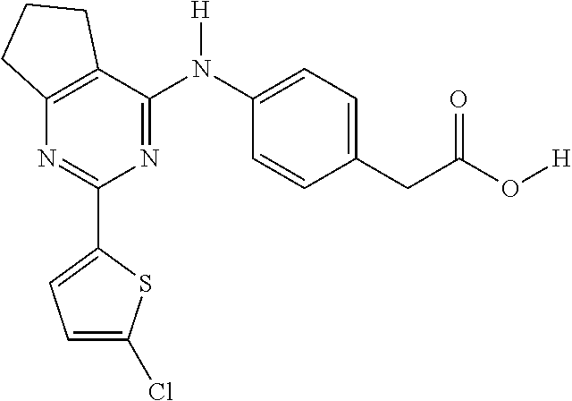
C1(C2=CC=C(Cl)S2)=NC2=C(C(N(C3=CC=C(CC(O[H])=O)C=C3)[H])=N1)CCC2
